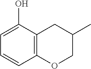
C12=C(C(O)=CC=C1)CC(C)CO2
